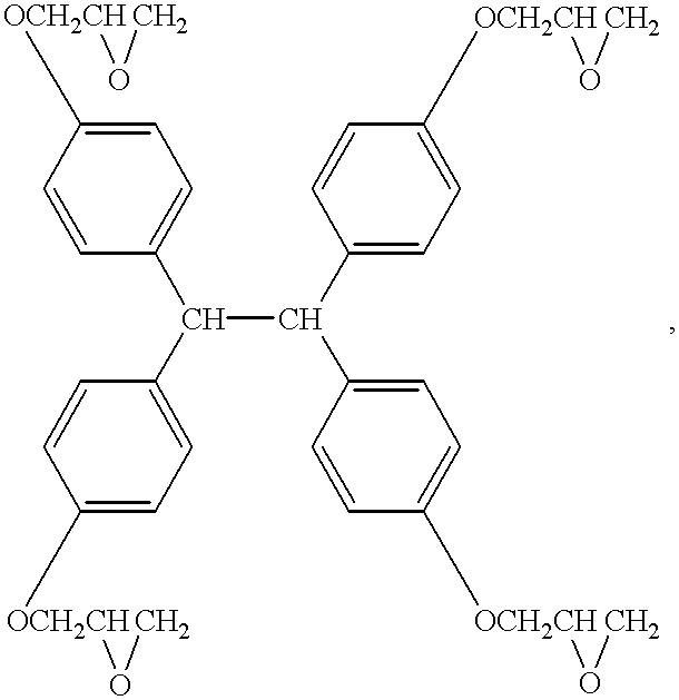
C1=C([OCH2CH]OC)C=CC(C(C2=CC=C([OCH2CH]OC)C=C2)C(C2=CC=C([OCH2CH]OC)C=C2)C2=CC=C([OCH2CH]OC)C=C2)=C1
